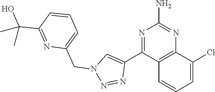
N1=C(C2=CN(CC3=CC=CC(C(O)(C)C)=N3)N=N2)C2=C(N=C1N)C(Cl)=CC=C2
